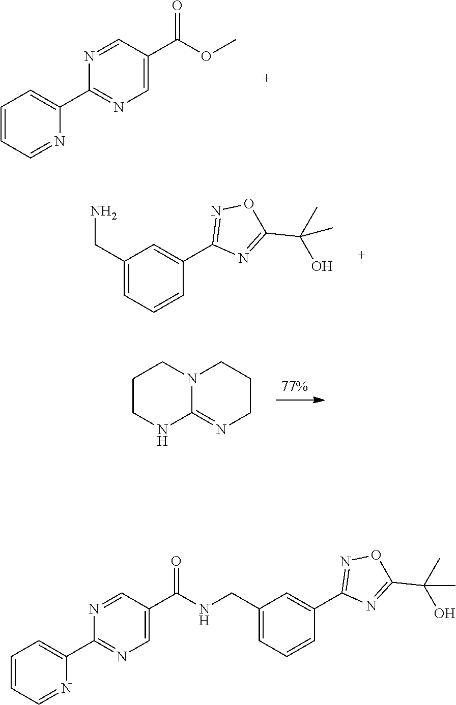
C1=C(CNC(C2=CN=C(C3=CC=CC=N3)N=C2)=O)C=C(C2=NOC(C(C)(O)C)=N2)C=C1.C1=CC=NC(C2=NC=C(C(OC)=O)C=N2)=C1.C1=C(CN)C=C(C2=NOC(C(C)(O)C)=N2)C=C1.C1CNC2=NCCCN2C1
